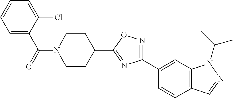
N1=C(C2=CC3=C(C=C2)C=NN3C(C)C)N=C(C2CCN(C(=O)C3=CC=CC=C3Cl)CC2)O1
